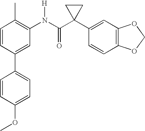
C1=CC(C2=CC=C(OC)C=C2)=CC(N(C(C2(C3=CC4=C(C=C3)OCO4)CC2)=O)[H])=C1C
